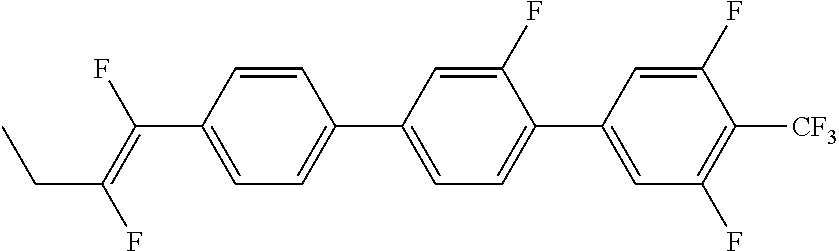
C1=CC(C(=C(F)CC)F)=CC=C1C1=CC=C(C2=CC(F)=C([CF3])C(F)=C2)C(F)=C1
